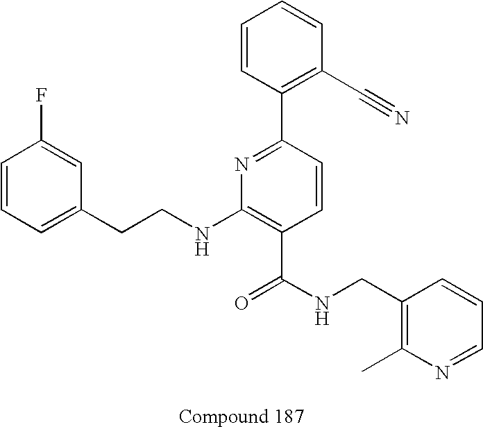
C1=CC=C(CCNC2=C(C(NCC3=C(C)N=CC=C3)=O)C=CC(C3=C(C#N)C=CC=C3)=N2)C=C1F
